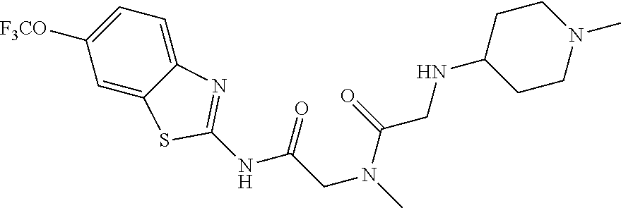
C1CN(C)CCC1NCC(=O)N(CC(=O)NC1=NC2=CC=C([F3CO])C=C2S1)C
